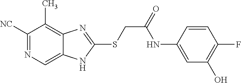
C1([NC])=NC=C2C(=C1C)N=C(SCC(=O)NC1=CC(O)=C(F)C=C1)N2
